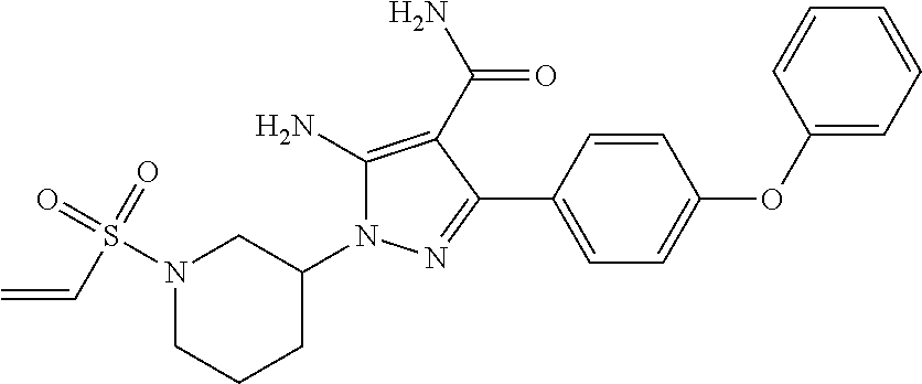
N1(S(=O)(=O)C=C)CCCC(N2C(N)=C(C(=O)N)C(C3=CC=C(OC4=CC=CC=C4)C=C3)=N2)C1
